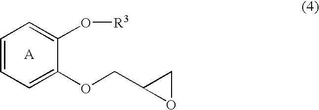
C1=CC=C(OCC2OC2)C(O[R3])=C1
